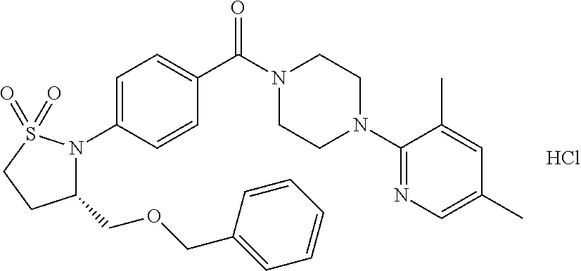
C1(COCC2=CC=CC=C2)N(C2=CC=C(C(N3CCN(C4=NC=C(C)C=C4C)CC3)=O)C=C2)S(=O)(=O)CC1.Cl
